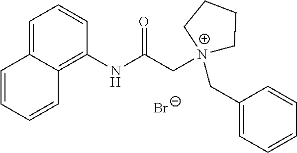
C1=C2C(=C(NC(C[N+]3(CC4=CC=CC=C4)CCCC3)=O)C=C1)C=CC=C2.[Br-]
